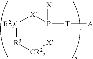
[R22C]1[R3][CR22][X]P(=[X])([T][A])[X]1
